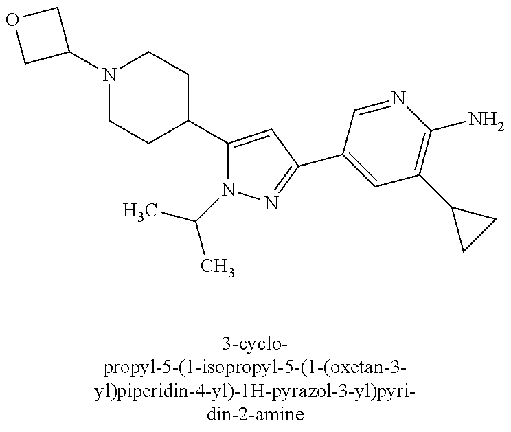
N1(C2COC2)CCC(C2=CC(C3=CC(C4CC4)=C(N)N=C3)=NN2C(C)C)CC1
